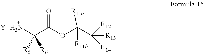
[Y-  H3N]C(C(OC([R11a])([R11b])C([R13])([R14])[R12])=O)([R5])[R6]
